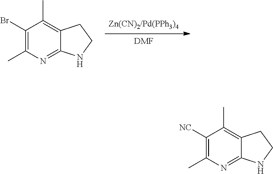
[DMF].C1(Br)=C(C)N=C2C(=C1C)CCN2.C1([NC])=C(C)N=C2C(=C1C)CCN2
